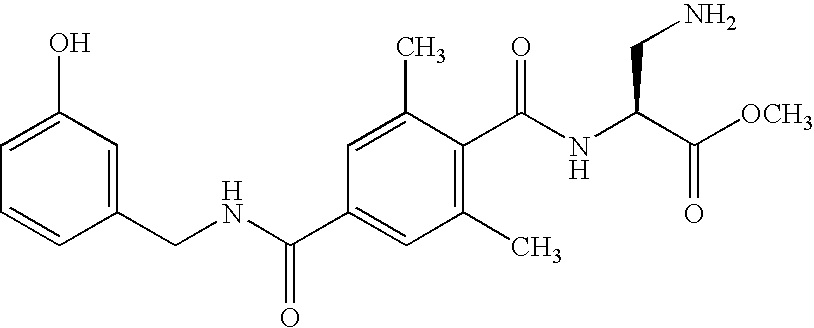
C1(C)=CC(C(NCC2=CC(O)=CC=C2)=O)=CC(C)=C1C(NC(C([OCH3])=O)CN)=O
